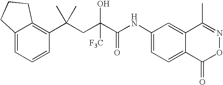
C12=CC=CC(C(CC(C(NC3=CC=C4C(=C3)C(C)=NOC4=O)=O)([F3C])O)(C)C)=C1CCC2
